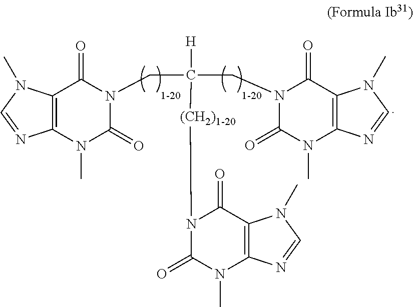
C12=C(N(C)C(=O)N(CC([(CH2)1-20]N3C(=O)N(C)C4=C(C3=O)N(C)C=N4)(CN3C(=O)N(C)C4=C(C3=O)N(C)C=N4)[H])C1=O)N=CN2C
